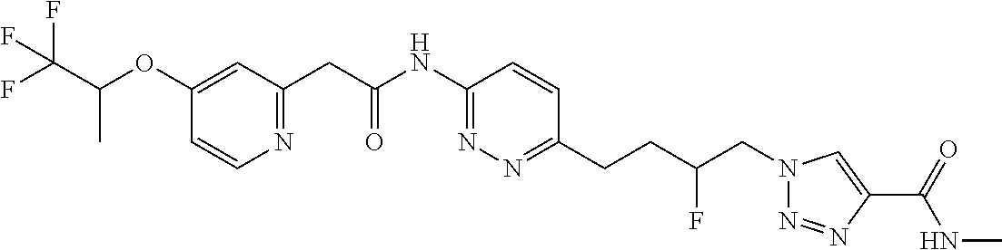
O(C1=CC(CC(NC2=NN=C(CCC(CN3N=NC(C(=O)NC)=C3)F)C=C2)=O)=NC=C1)C(C(F)(F)F)C
